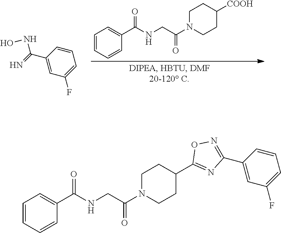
C1=CC=CC(C(=O)NCC(N2CCC([COOH])CC2)=O)=C1.C1(C(=N)NO)=CC(F)=CC=C1.C1=CC=CC(C(=O)NCC(N2CCC(C3=NC(C4=CC(F)=CC=C4)=NO3)CC2)=O)=C1
